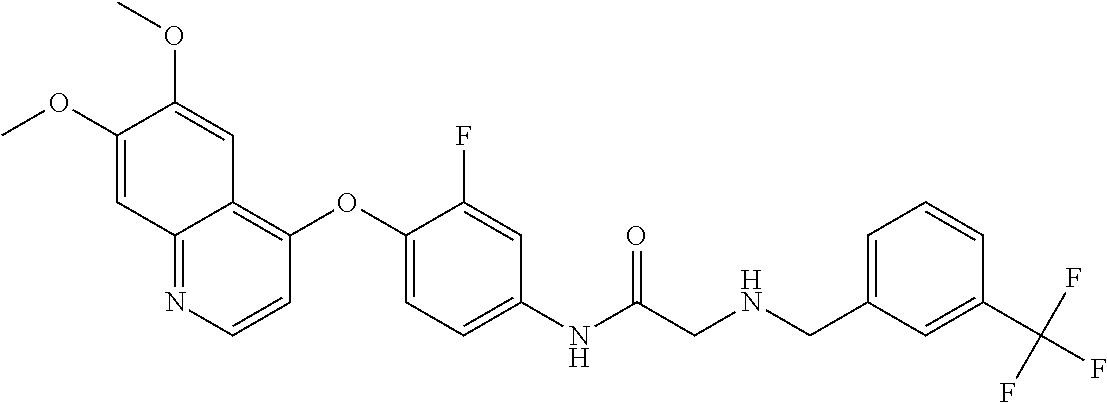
C1(OC)=CC2=NC=CC(OC3=CC=C(NC(=O)CNCC4=CC=CC(C(F)(F)F)=C4)C=C3F)=C2C=C1OC
